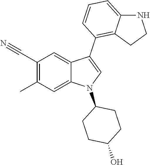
C1(C#N)=C(C)C=C2C(=C1)C(C1=C3C(=CC=C1)NCC3)=CN2C1CCC(O)CC1
